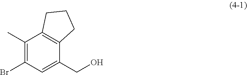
C1(C)=C(Br)C=C(CO)C2=C1CCC2
